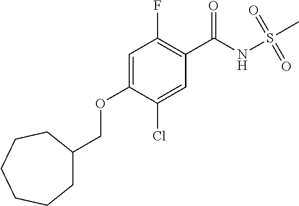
C1=C(OCC2CCCCCC2)C(Cl)=CC(C(NS(C)(=O)=O)=O)=C1F
